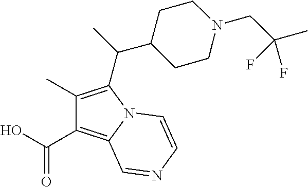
C1(C)=C(C(C2CCN(CC(C)(F)F)CC2)C)N2C(=C1C(=O)O)C=NC=C2
